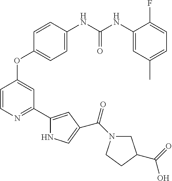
C1=CN=C(C2=CC(C(N3CC(C(O)=O)CC3)=O)=CN2)C=C1OC1=CC=C(NC(NC2=CC(C)=CC=C2F)=O)C=C1
